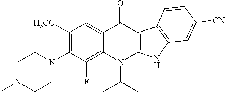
C1([H3CO])=C(N2CCN(C)CC2)C(F)=C2C(=C1)C(=O)C1=C(N2C(C)C)NC2=C1C=CC([CN])=C2
